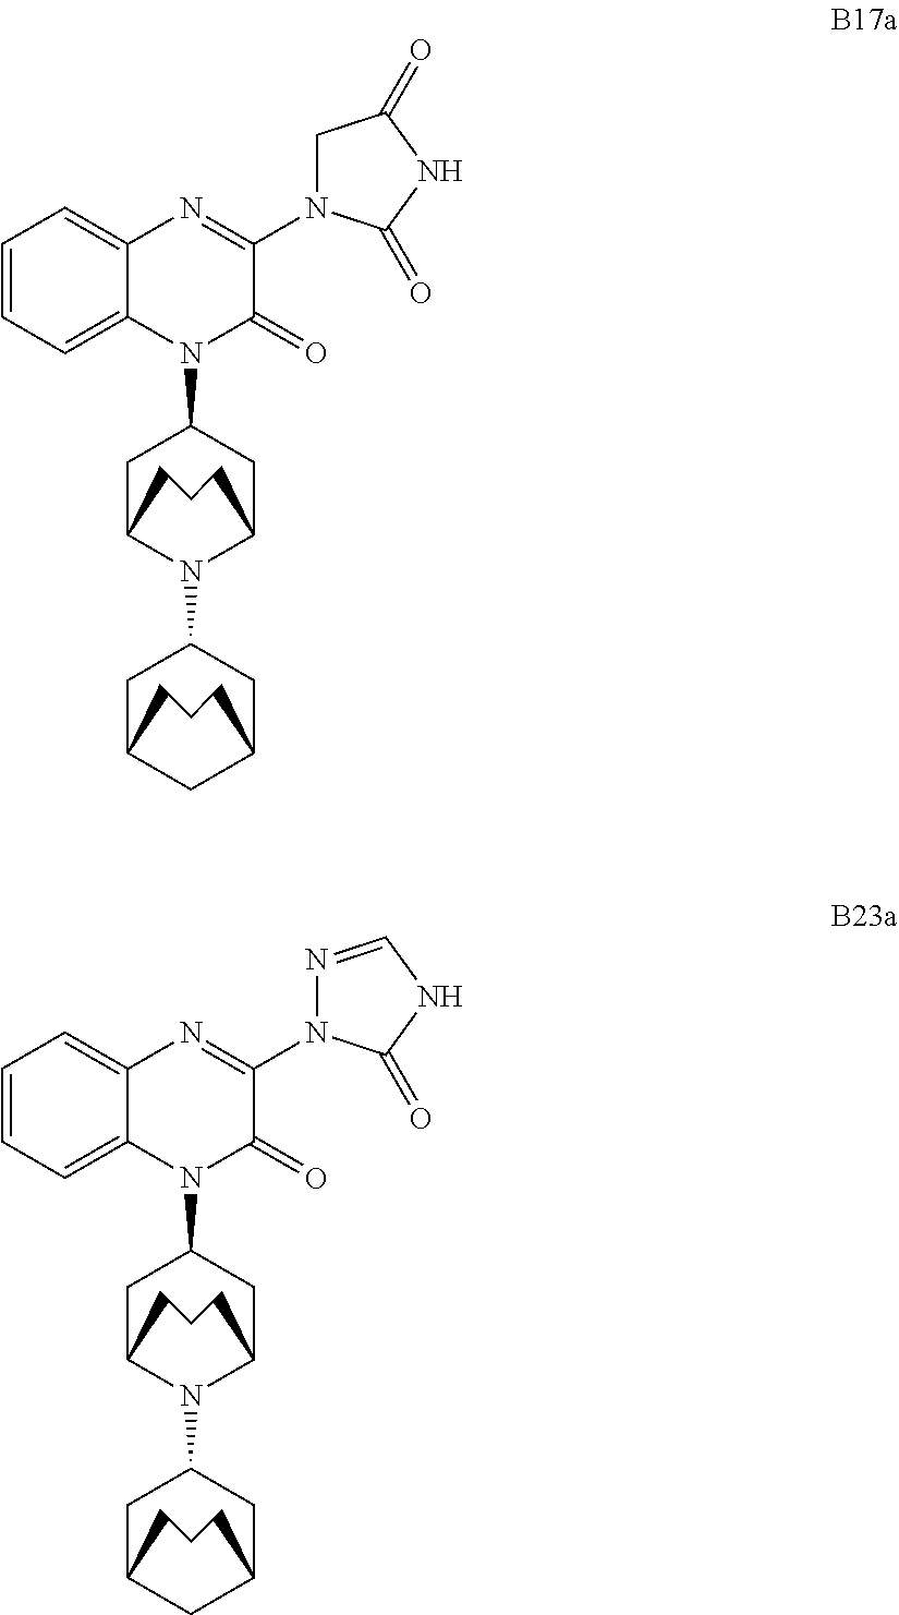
C12=CC=CC=C1N=C(N1N=CNC1=O)C(=O)N2C1CC2N(C3CC4CC(C3)CCC4)C(C1)CCC2.C12=CC=CC=C1N=C(N1CC(=O)NC1=O)C(=O)N2C1CC2N(C3CC4CC(C3)CCC4)C(C1)CCC2
